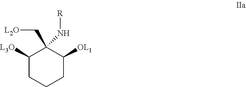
C1([L3O])CCCC([OL1])C1(C[L2O])N[R]
